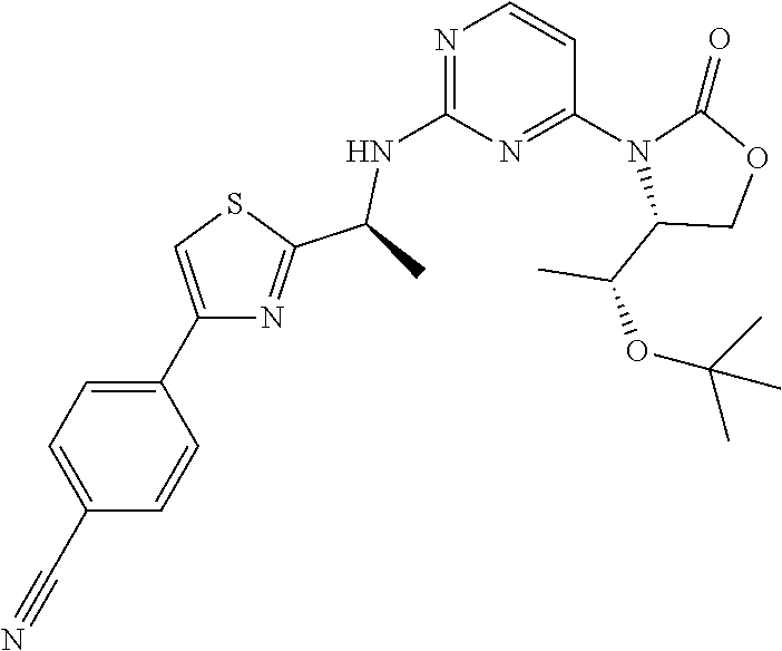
N1=C(NC(C2=NC(C3=CC=C(C#N)C=C3)=CS2)C)N=C(N2C(C(C)OC(C)(C)C)COC2=O)C=C1
